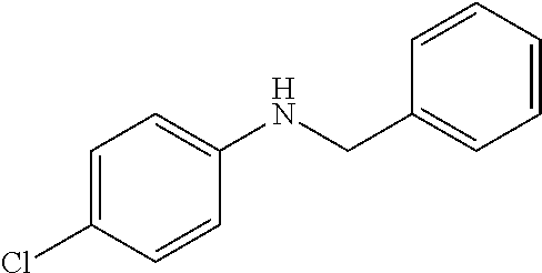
C1=C(Cl)C=CC(NCC2=CC=CC=C2)=C1
